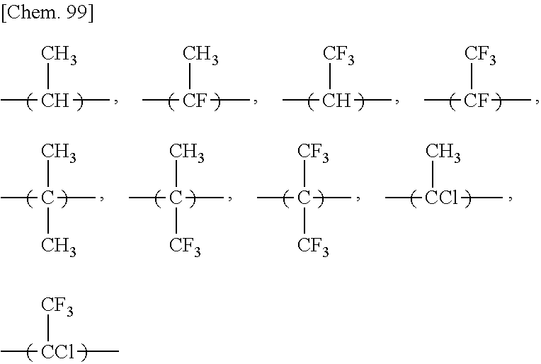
C[CCl](C)[CF3].CC(C)(C)C.CC(C)(C)[CF3].CC(C)([CF3])[CF3].C[CCl](C)C.CC(C)C.C[CF](C)C.CC(C)[CF3].C[CF]([CF3])C
